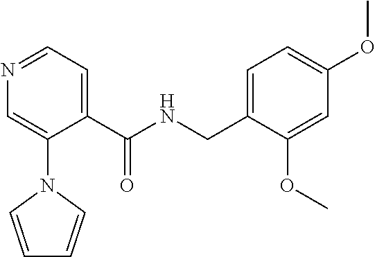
N1=CC=C(C(NCC2=CC=C(OC)C=C2OC)=O)C(N2C=CC=C2)=C1
